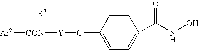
[Ar2][CON]([Y]OC1=CC=C(C(NO)=O)C=C1)[R3]
